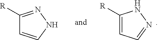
C1([R])=NNC=C1.C1([R])=CC=N[H N]1
